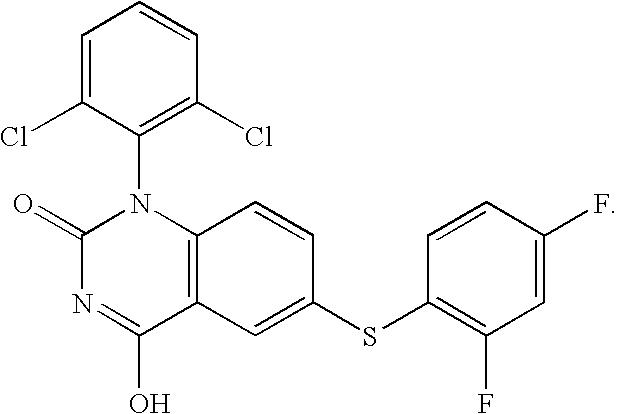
C1=C(Cl)C(N2C(=O)N=C(O)C3=C2C=CC(SC2=C(F)C=C(F)C=C2)=C3)=C(Cl)C=C1
